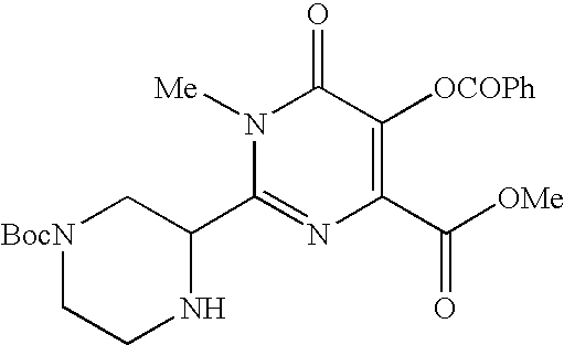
[BocN]1CCNC(C2=NC(C([OMe])=O)=C([OCOPh])C(=O)N2[Me])C1
